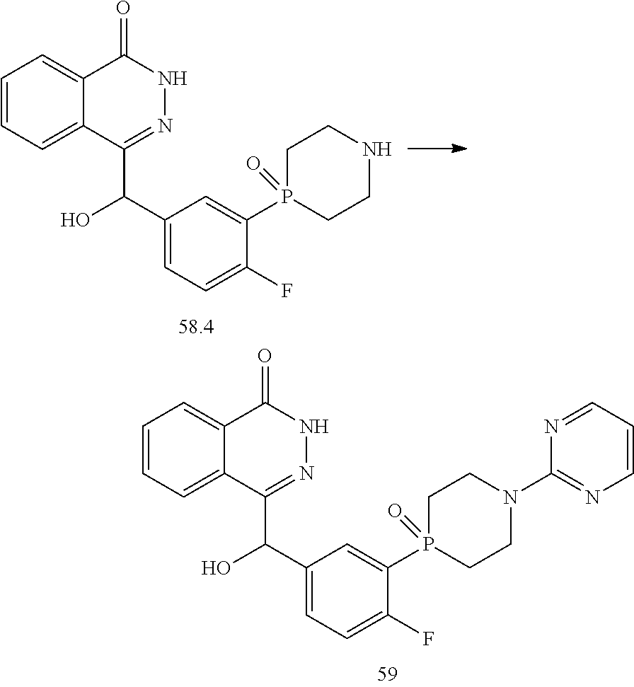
C1=CC=C2C(=C1)C(=O)NN=C2C(O)C1=CC=C(F)C(P2(=O)CCN(C3=NC=CC=N3)CC2)=C1.C1=CC=C2C(=C1)C(=O)NN=C2C(O)C1=CC=C(F)C(P2(=O)CCNCC2)=C1
